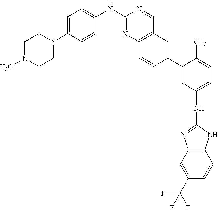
C1N(C)CCN(C2=CC=C(NC3=NC4=C(C=N3)C=C(C3=CC(NC5=NC6=C(N5)C=CC(C(F)(F)F)=C6)=CC=C3C)C=C4)C=C2)C1
